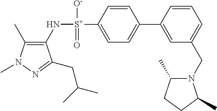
C1(C)=C(N[S+](C2=CC=C(C3=CC(CN4C(C)CCC4C)=CC=C3)C=C2)([O-])=O)C(CC(C)C)=NN1C
